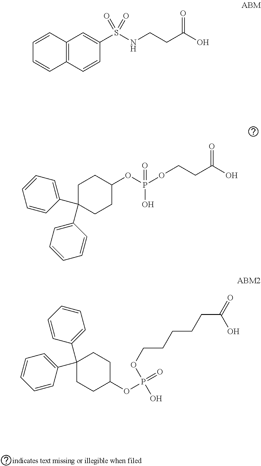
C12=C(C=CC(S(NCCC(O)=O)(=O)=O)=C1)C=CC=C2.O(CCC(O)=O)P(OC1CCC(C2=CC=CC=C2)(C2=CC=CC=C2)CC1)(O)=O.C1=CC=CC(C2(C3=CC=CC=C3)CCC(OP(=O)(O)OCCCCCC(=O)O)CC2)=C1
